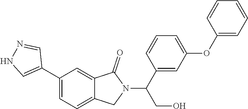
C1(C2=CNN=C2)=CC=C2C(=C1)C(=O)N(C(C1=CC(OC3=CC=CC=C3)=CC=C1)CO)C2
